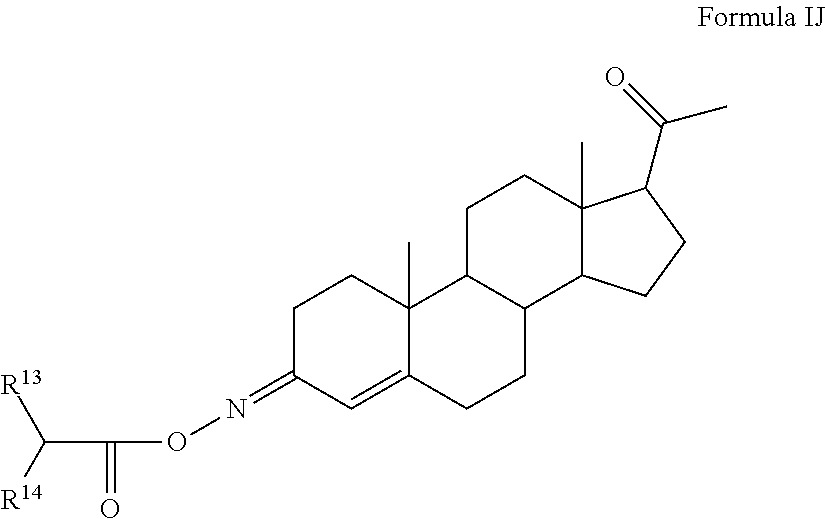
C1C(=NOC(=O)C([R14])[R13])C=C2C(C)(C1)C1C(CC2)C2C(C)(CC1)C(C(=O)C)CC2
